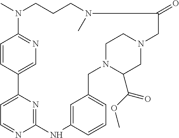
C1=CC2=CN=C1N(C)CCCN(C)C(=O)CN1CC(C(OC)=O)N(CC3=CC=CC(=C3)NC3=NC2=CC=N3)CC1
